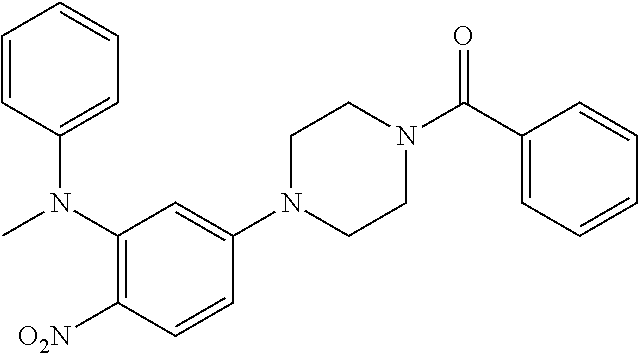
C1N(C(C2=CC=CC=C2)=O)CCN(C2=CC(N(C3=CC=CC=C3)C)=C([O2N])C=C2)C1
